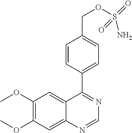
C1(OC)=C(OC)C=C2C(=C1)C(C1=CC=C(COS(N)(=O)=O)C=C1)=NC=N2
